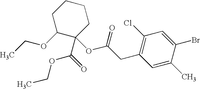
C1(CC(OC2(C(=O)OCC)C(OCC)CCCC2)=O)=C(Cl)C=C(Br)C(C)=C1
